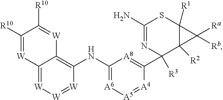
N(C1=[A6][A5]=[A4]C(C2([R3])C3([R2])C([R1])(SC(N)=N2)C3([Ra])[Rb])=[A8]1)C1=C2C(=[W][W]=[W]1)[W]=C([R10])C([R10])=[W]2
